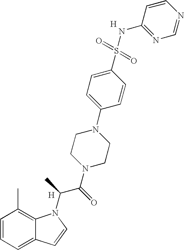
C1=CC=C2C(=C1C)N(C(C(N1CCN(C3=CC=C(S(=O)(=O)NC4=NC=NC=C4)C=C3)CC1)=O)C)C=C2.[H].[H]
